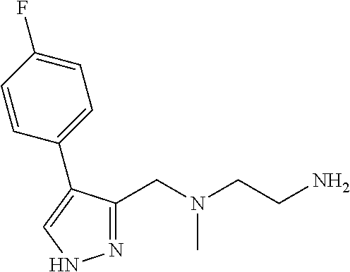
N1=C(CN(CCN)C)C(C2=CC=C(F)C=C2)=CN1
